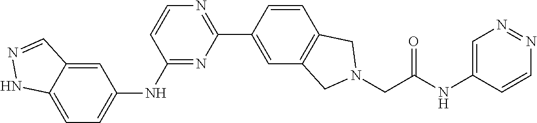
C1=C2C(=CC(NC3=NC(C4=CC5=C(C=C4)CN(CC(NC4=CN=NC=C4)=O)C5)=NC=C3)=C1)C=NN2
